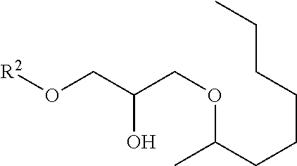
O(CC(CO[R2])O)C(CCCCCC)C
